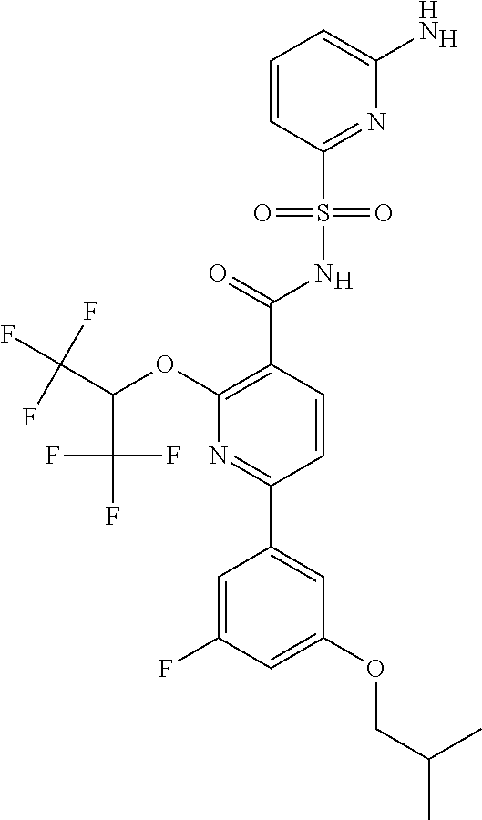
[H].C1(C(=O)NS(C2=NC(N)=CC=C2)(=O)=O)=C(OC(C(F)(F)F)C(F)(F)F)N=C(C2=CC(OCC(C)C)=CC(F)=C2)C=C1.[H]
